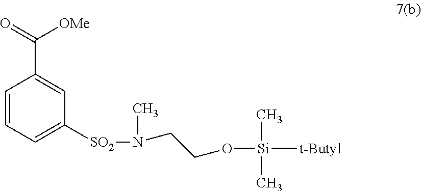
C1(C([OMe])=O)=CC([SO2]N(C)CCO[Si](C)(C)[t-Butyl])=CC=C1
